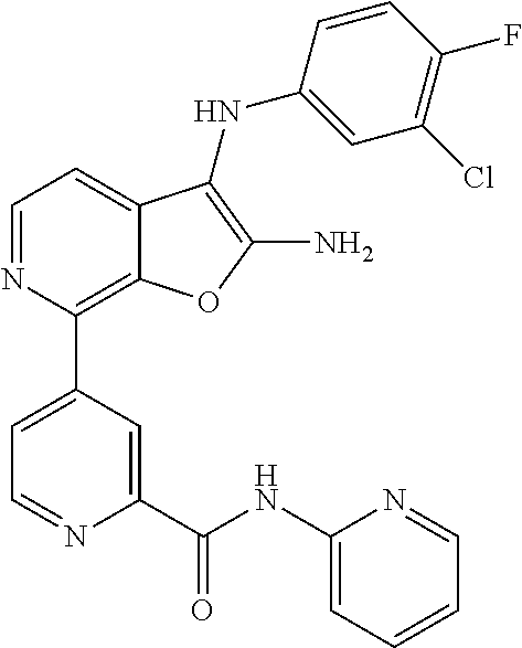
C1(Cl)=C(F)C=CC(NC2=C(N)OC3=C(C4=CC=NC(C(NC5=CC=CC=N5)=O)=C4)N=CC=C32)=C1
